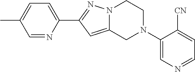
C1=NC(C2=NN3C(=C2)CN(C2=CN=CC=C2[CN])CC3)=CC=C1C
